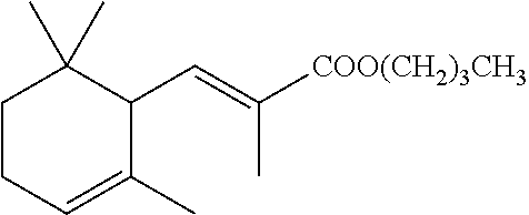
C1CC=C(C)C(C=C([COO(CH2)3CH3])C)C1(C)C
